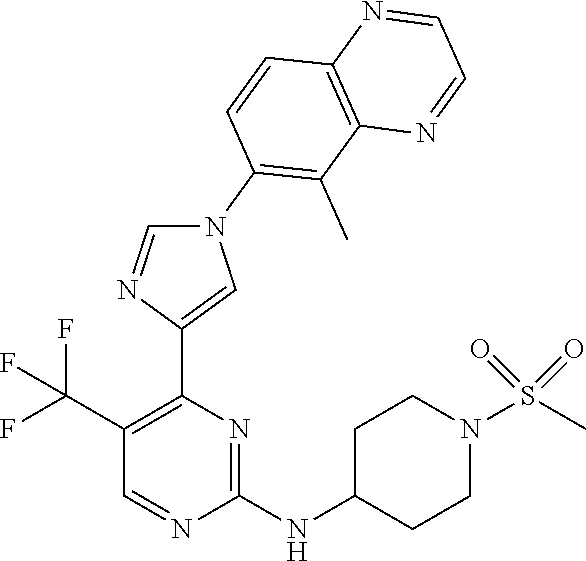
C1(NC2CCN(S(C)(=O)=O)CC2)=NC(C2=CN(C3=C(C)C4=C(C=C3)N=CC=N4)C=N2)=C(C(F)(F)F)C=N1
